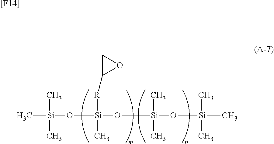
C[Si](C)(C)O[Si](O[Si](C)(C)O[Si](C)(C)C)(C)[R]C1OC1.[[F14]]
